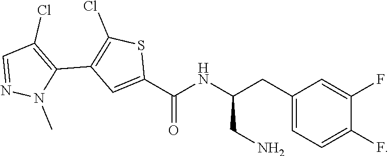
C1(CC(NC(C2=CC(C3=C(Cl)C=NN3C)=C(Cl)S2)=O)CN)=CC=C(F)C(F)=C1
